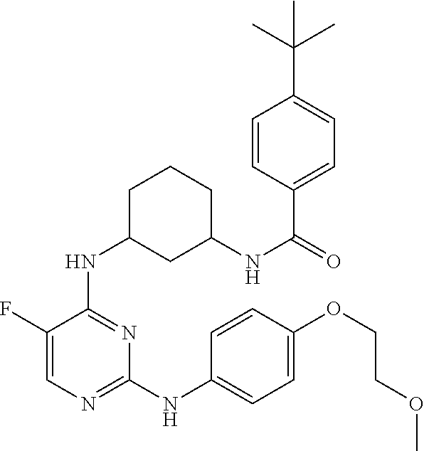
C1(F)=CN=C(NC2=CC=C(OCCOC)C=C2)N=C1NC1CC(NC(=O)C2=CC=C(C(C)(C)C)C=C2)CCC1
